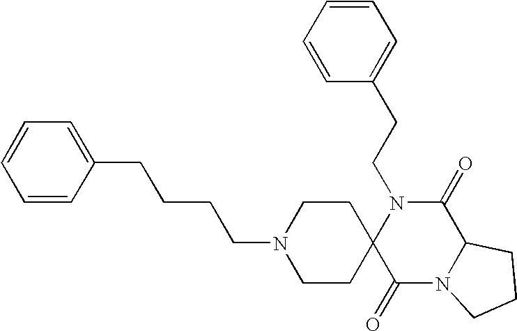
C(N1C2(C(=O)N3C(C1=O)CCC3)CCN(CCCCC1=CC=CC=C1)CC2)CC1=CC=CC=C1
